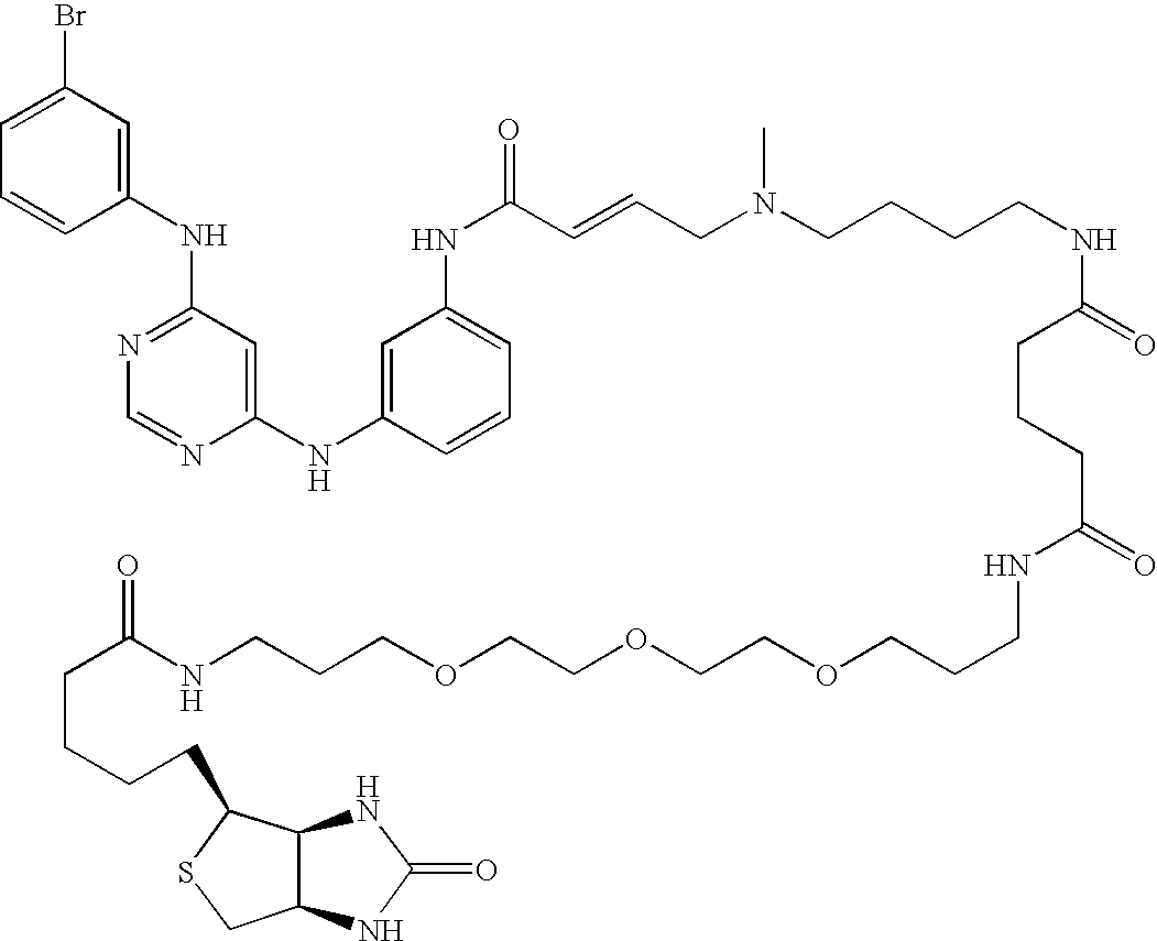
N(C1=NC=NC(NC2=CC(NC(=O)C=CCN(CCCCNC(=O)CCCC(=O)NCCCOCCOCCOCCCNC(CCCCC3SCC4C3NC(=O)N4)=O)C)=CC=C2)=C1)C1=CC(Br)=CC=C1
